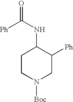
C1CN([Boc])CC([Ph])C1NC(=O)[Ph]
